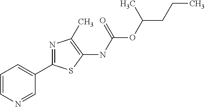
C1(NC(=O)OC(CCC)C)=C(C)N=C(C2=CC=CN=C2)S1
